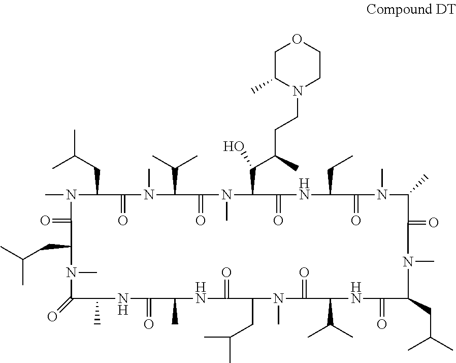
CC(CC1N(C)C(=O)C(CC(C)C)N(C)C(=O)C(C)NC(=O)C(C)NC(=O)C(CC(C)C)N(C)C(=O)C(C(C)C)NC(=O)C(CC(C)C)N(C)C(=O)C(C)N(C)C(=O)C(CC)NC(=O)C(C(C(C)CCN2CCOCC2C)O)N(C)C(=O)C(C(C)C)N(C)C1=O)C
